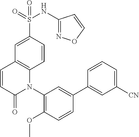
S(C1=CC2=C(C=C1)N(C1=C(OC)C=CC(C3=CC([CN])=CC=C3)=C1)C(=O)C=C2)(=O)(=O)NC1=NOC=C1
